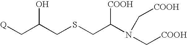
[Q]CC(CSCC(N(C[COOH])C[COOH])[COOH])O
